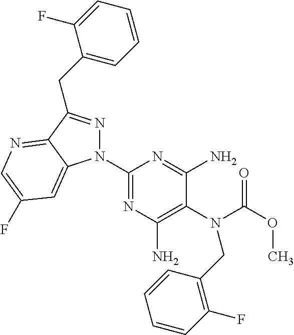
C1(N2N=C(CC3=CC=CC=C3F)C3=NC=C(F)C=C23)=NC(N)=C(N(C(OC)=O)CC2=C(F)C=CC=C2)C(N)=N1
